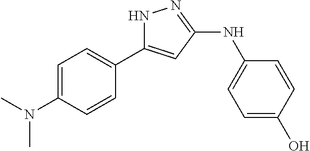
C1=C(N(C)C)C=CC(C2=CC(NC3=CC=C(O)C=C3)=NN2)=C1
